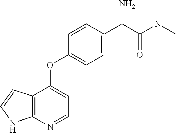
C12=C(N=CC=C1OC1=CC=C(C(N)C(=O)N(C)C)C=C1)NC=C2
